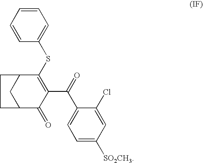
C1=CC=CC(SC2=C(C(=O)C3=CC=C([SO2CH3])C=C3Cl)C(=O)C3CC2CC3)=C1
